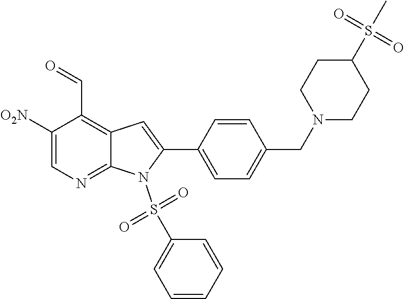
O=S(C1CCN(CC2=CC=C(C3=CC4=C(C=O)C([O2N])=CN=C4N3S(=O)(=O)C3=CC=CC=C3)C=C2)CC1)(=O)C
